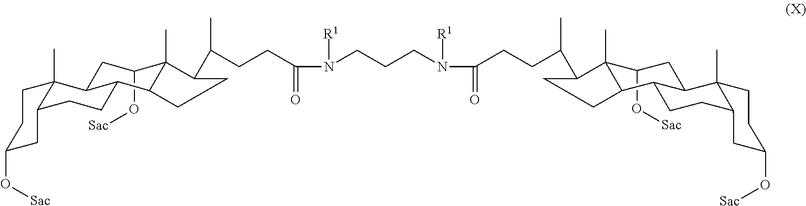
C1(O[Sac])C2(C)C(C(CCC(N(CCCN(C(CCC(C3C4(C)C(O[Sac])CC5C6(C)CCC(O[Sac])CC6CCC5C4CC3)C)=O)[R1])[R1])=O)C)CCC2C2CCC3C(C)(C2C1)CCC(O[Sac])C3
